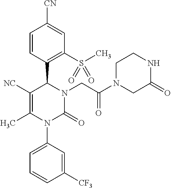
C1([NC])=C(C)N(C2=CC=CC([CF3])=C2)C(=O)N(CC(N2CC(=O)NCC2)=O)C1C1=C(S(C)(=O)=O)C=C([CN])C=C1
